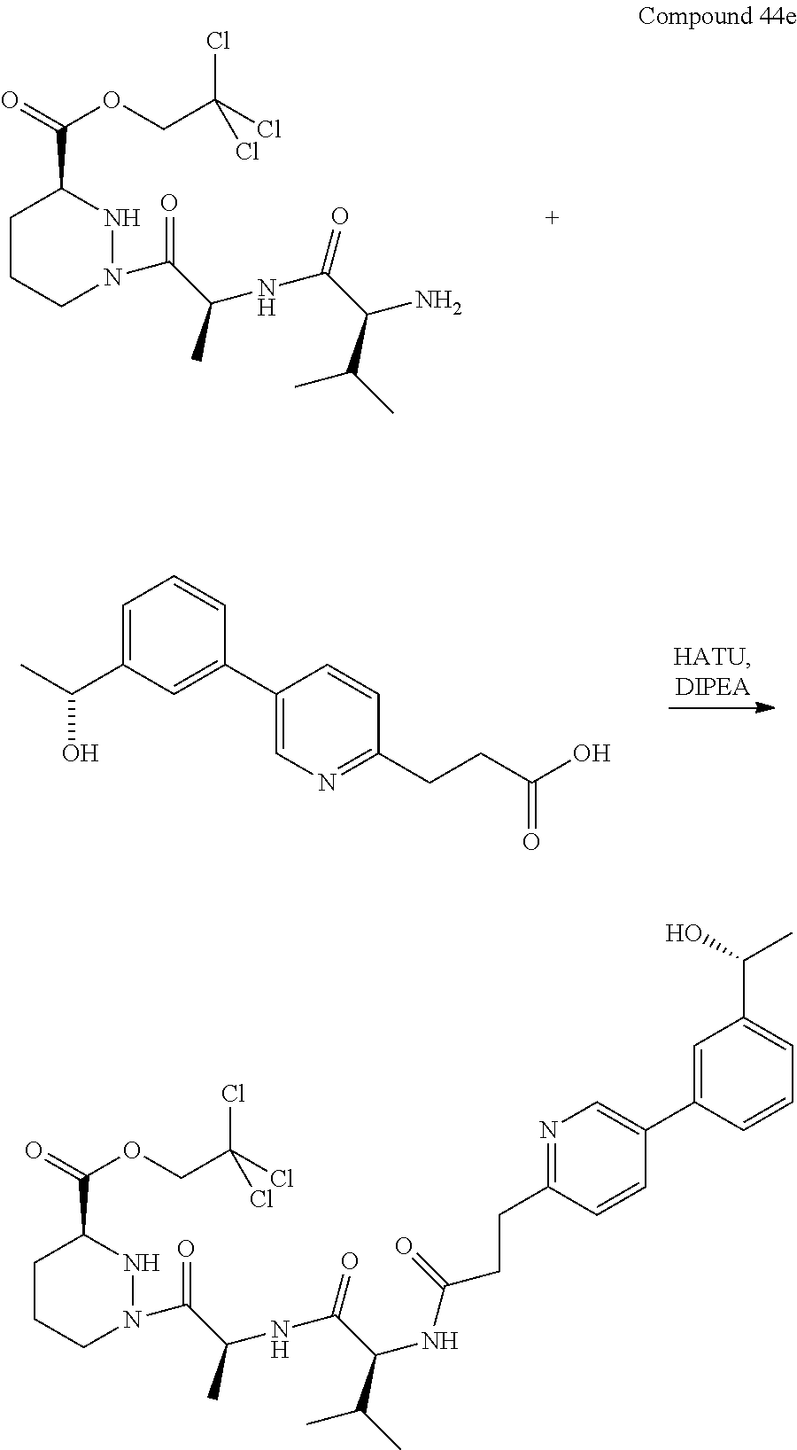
C1CCN(C(C(NC(=O)C(C(C)C)N)C)=O)NC1C(=O)OCC(Cl)(Cl)Cl.C1=C(C(C)O)C=C(C2=CN=C(CCC(O)=O)C=C2)C=C1.C1CCN(C(C(NC(=O)C(C(C)C)NC(CCC2=NC=C(C3=CC(C(O)C)=CC=C3)C=C2)=O)C)=O)NC1C(=O)OCC(Cl)(Cl)Cl
